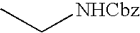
CC[NHCbz]
